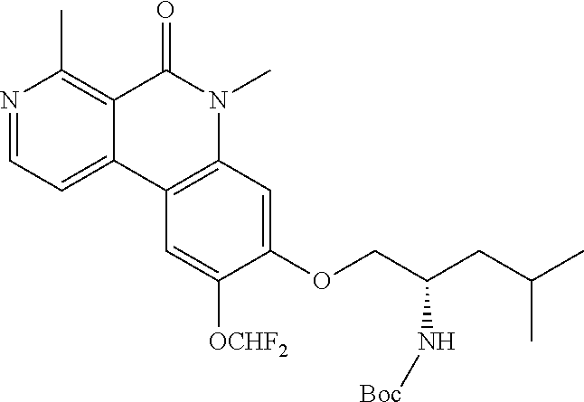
N1=CC=C2C(=C1C)C(=O)N(C)C1=C2C=C([OCHF2])C(OCC(CC(C)C)N[Boc])=C1
